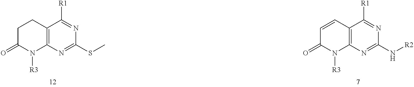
C12=C(N=C(N[R2])N=C1[R1])N([R3])C(=O)C=C2.C12=C(N=C(SC)N=C1[R1])N([R3])C(=O)CC2
